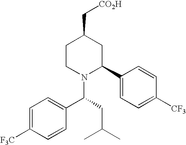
C1=C([F3C])C=CC(C(N2C(C3=CC=C([CF3])C=C3)CC(C[CO2H])CC2)CC(C)C)=C1
